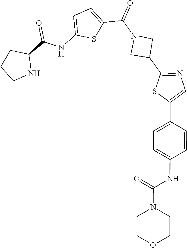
C1CNC(C(NC2=CC=C(C(=O)N3CC(C4=NC=C(C5=CC=C(NC(=O)N6CCOCC6)C=C5)S4)C3)S2)=O)C1
